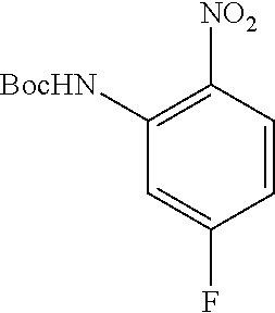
C1([NO2])=C([BocHN])C=C(F)C=C1
